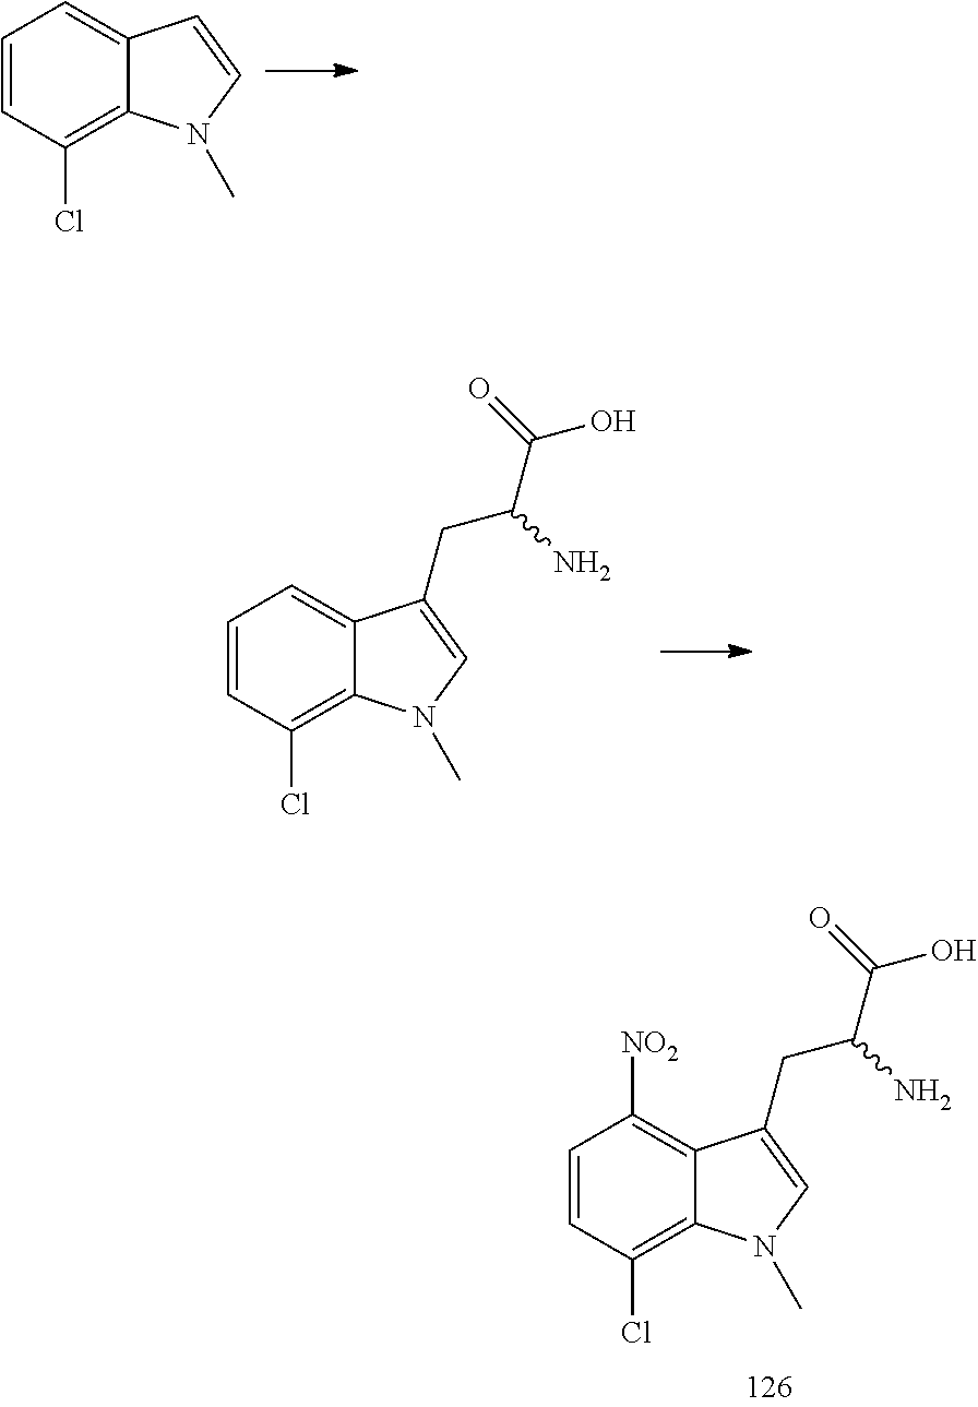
C1=CC(Cl)=C2C(=C1)C=CN2C.C1=CC(Cl)=C2C(=C1)C(CC(C(=O)O)N)=CN2C.C1=CC(Cl)=C2C(=C1[NO2])C(CC(C(=O)O)N)=CN2C
